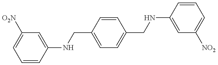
C1=CC(NCC2=CC=C(CNC3=CC([NO2])=CC=C3)C=C2)=CC([O2N])=C1
